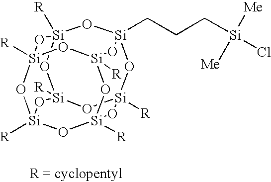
[R][Si]12O[Si]3(CCC[Si](Cl)([Me])[Me])O[Si]4([R])O[Si]([R])(O1)O[Si]1([R])O[Si]([R])(O[Si]([R])(O[Si]([R])(O1)O2)O3)O4
